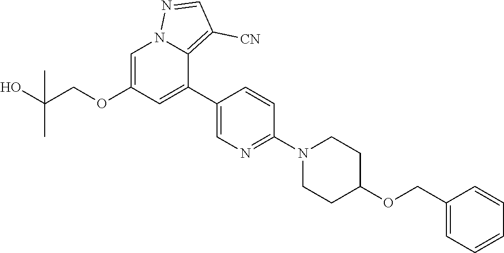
C1=C(OCC(O)(C)C)C=C(C2=CN=C(N3CCC(OCC4=CC=CC=C4)CC3)C=C2)C2=C([CN])C=NN12
